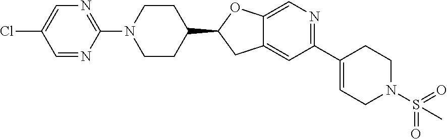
C1=C(Cl)C=NC(N2CCC(C3CC4=CC(C5=CCN(S(=O)(=O)C)CC5)=NC=C4O3)CC2)=N1
